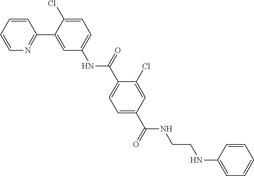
C1=CC=CN=C1C1=CC(NC(C2=CC=C(C(=O)NCCNC3=CC=CC=C3)C=C2Cl)=O)=CC=C1Cl
